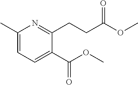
C1(C(OC)=O)=CC=C(C)N=C1CCC(OC)=O
